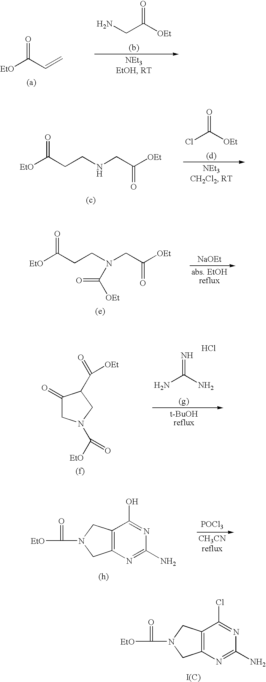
C12=C(N=C(N)N=C1Cl)CN(C(=O)[EtO])C2.[I(C)].[EtO]C(C=C)=O.NCC([OEt])=O.[EtO]C(CCNCC([OEt])=O)=O.ClC([OEt])=O.[EtO]C(CCN(CC([OEt])=O)C([OEt])=O)=O.[NaOEt].C1(=O)CN(C([EtO])=O)CC1C(=O)[OEt].NC(N)=N.Cl.C12=C(N=C(N)N=C1O)CN(C(=O)[EtO])C2.[POCl3]
